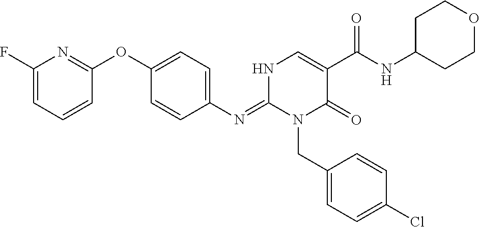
C1(N=C2N(CC3=CC=C(Cl)C=C3)C(=O)C(C(NC3CCOCC3)=O)=CN2)=CC=C(OC2=NC(F)=CC=C2)C=C1
